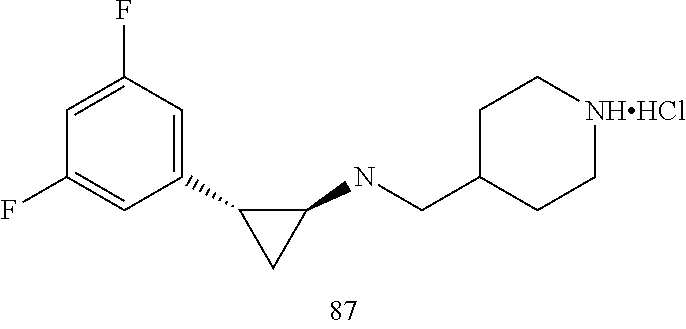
C1(C2CC2NCC2CC[NHHCl]CC2)=CC(F)=CC(F)=C1
